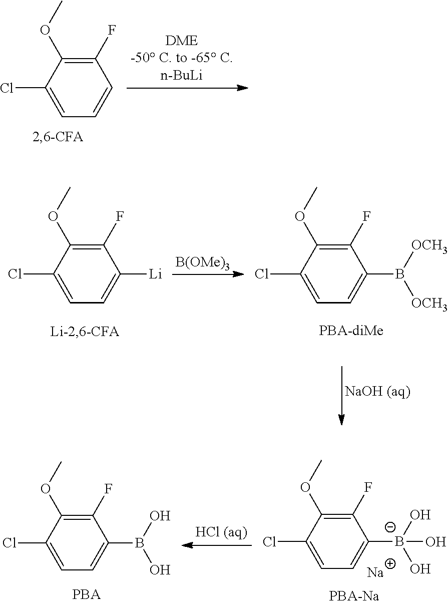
C1(F)=C(OC)C(Cl)=CC=C1.C1(F)=C(OC)C(Cl)=CC=C1[Li].[B(OMe)3].C1(F)=C(OC)C(Cl)=CC=C1B([OCH3])[OCH3].C1(F)=C(OC)C(Cl)=CC=C1[B-](O)(O)O.[Na].C1(F)=C(OC)C(Cl)=CC=C1B(O)O
